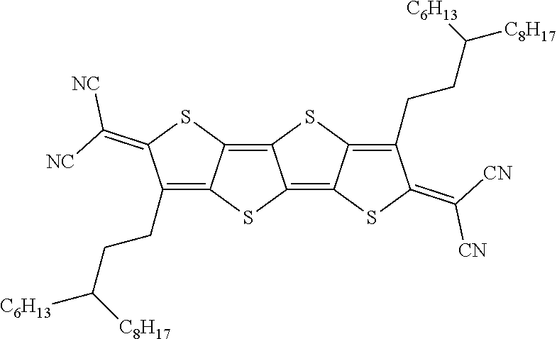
S1C(=C([NC])[NC])C(CCC([C6H13])[C8H17])=C2C1=C1C(=C3C(=C(CCC([C8H17])[C6H13])C(=C([CN])[CN])S3)S1)S2
